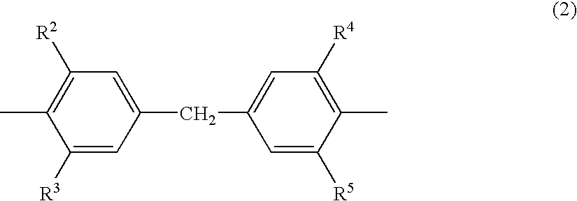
C1([R3])=CC(CC2=CC([R4])=C(C)C([R5])=C2)=CC([R2])=C1C
